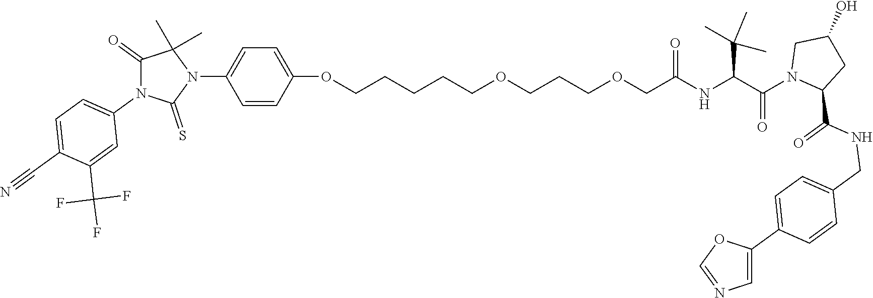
C(NC(C(N1CC(O)CC1C(NCC1=CC=C(C2=CN=CO2)C=C1)=O)=O)C(C)(C)C)(=O)COCCCOCCCCCOC1=CC=C(N2C(C)(C)C(=O)N(C3=CC=C(C#N)C(C(F)(F)F)=C3)C2=S)C=C1
